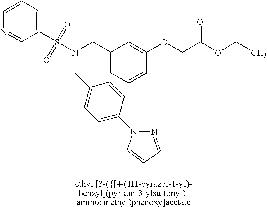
C1=CC=C(S(=O)(=O)N(CC2=CC=CC(OCC(OCC)=O)=C2)CC2=CC=C(N3C=CC=N3)C=C2)C=N1
